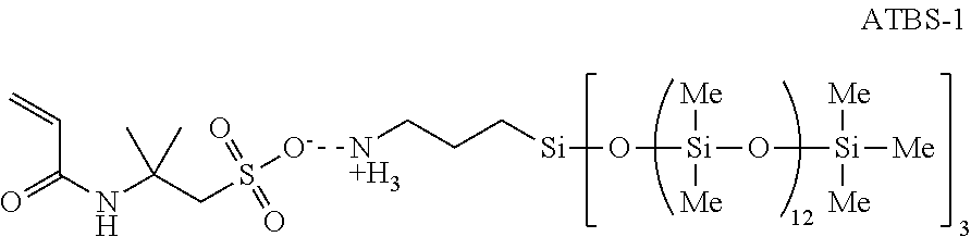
[N+H3](CCC[Si]O[Si](O[Si]([Me])([Me])[Me])([Me])[Me])[O-]S(CC(NC(=O)C=C)(C)C)(=O)=O
